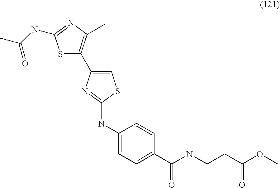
S1C(C2=CSC(NC3=CC=C(C(NCCC(OC)=O)=O)C=C3)=N2)=C(C)N=C1NC(C)=O
